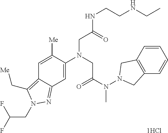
C1=C([Me])C(N(CC(N(N2CC3=C(C2)C=CC=C3)C)=O)CC(NCCNCC)=O)=CC2=NN(CC(F)F)C(C[Me])=C12
